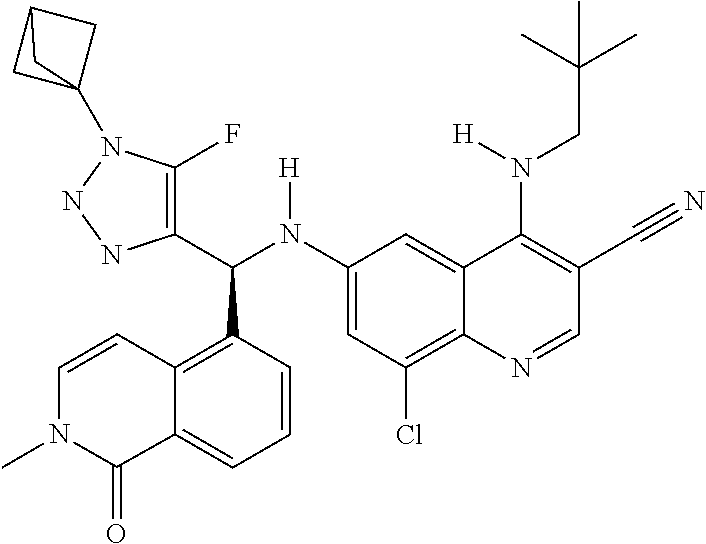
C1(N(C(C2=C(F)N(C34CC(C3)C4)NN2)C2=C3C(=CC=C2)C(=O)N(C)C=C3)[H])=CC(Cl)=C2C(=C1)C(N(CC(C)(C)C)[H])=C(C#N)C=N2
